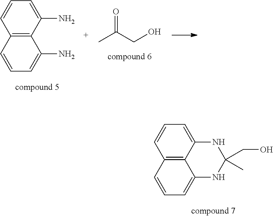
C12=C(C(N)=CC=C1)C(N)=CC=C2.CC(CO)=O.C12=C3C(=CC=C1)NC(C)(CO)NC3=CC=C2
